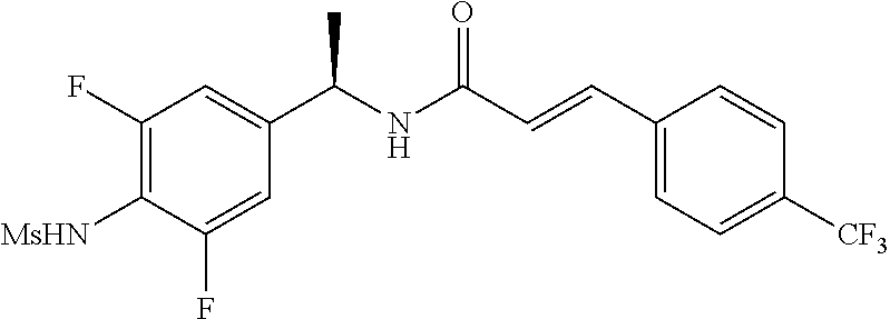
C1(F)=C([MsHN])C(F)=CC(C(NC(C=CC2=CC=C([CF3])C=C2)=O)C)=C1
